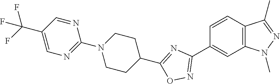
C1=CC2=C(C=C1C1=NOC(C3CCN(C4=NC=C(C(F)(F)F)C=N4)CC3)=N1)N(C)N=C2C
